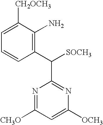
C1=C([CH2OCH3])C(N)=C(C([SOCH3])C2=NC([OCH3])=CC([CH3O])=N2)C=C1
